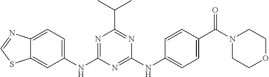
C1=C(NC2=NC(C(C)C)=NC(NC3=CC=C(C(N4CCOCC4)=O)C=C3)=N2)C=C2C(=C1)N=CS2
